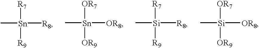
C[Sn]([R7])([R9])[R8].C[Sn]([OR7])([OR9])[OR8].C[Si]([R7])([R9])[R8].C[Si]([OR7])([OR9])[OR8]
